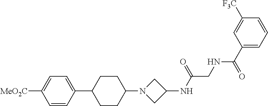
C1=CC(C2CCC(N3CC(NC(CNC(C4=CC=CC([F3C])=C4)=O)=O)C3)CC2)=CC=C1[MeO2C]
